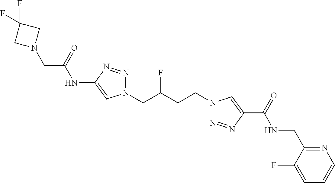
C1(NC(CN2CC(F)(F)C2)=O)=CN(CC(CCN2N=NC(C(=O)NCC3=NC=CC=C3F)=C2)F)N=N1
